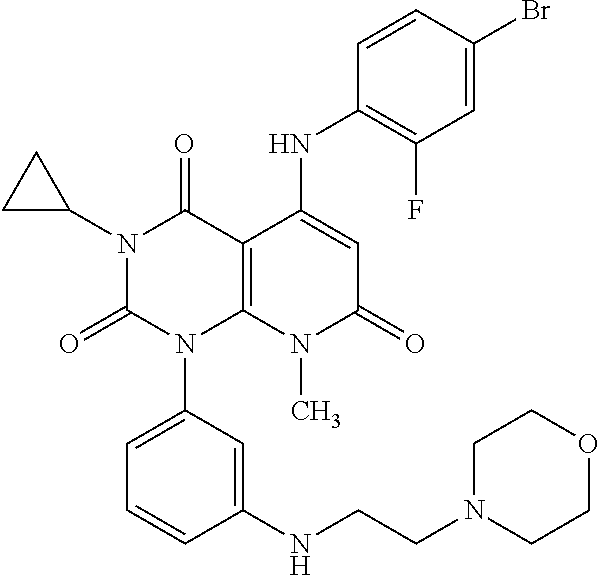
N1(C2CC2)C(=O)N(C2=CC=CC(NCCN3CCOCC3)=C2)C2=C(C1=O)C(NC1=C(F)C=C(Br)C=C1)=CC(=O)N2C
